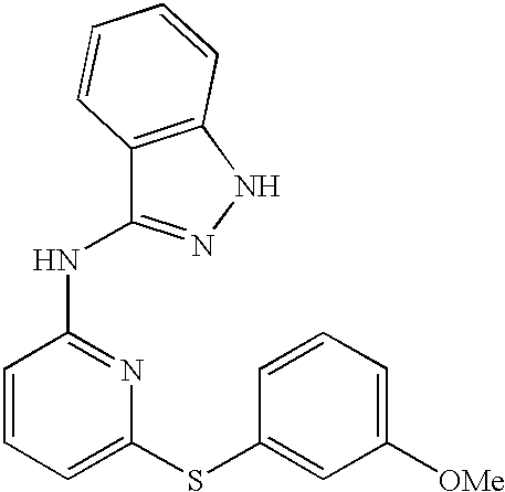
C1=CC(NC2=NNC3=C2C=CC=C3)=NC(SC2=CC([OMe])=CC=C2)=C1
